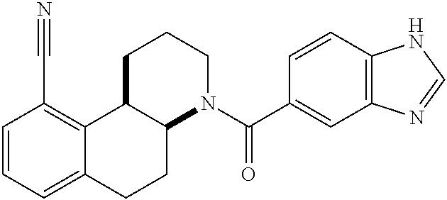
C1=CC=C2C(=C1C#N)C1C(CC2)N(C(=O)C2=CC3=C(C=C2)NC=N3)CCC1
